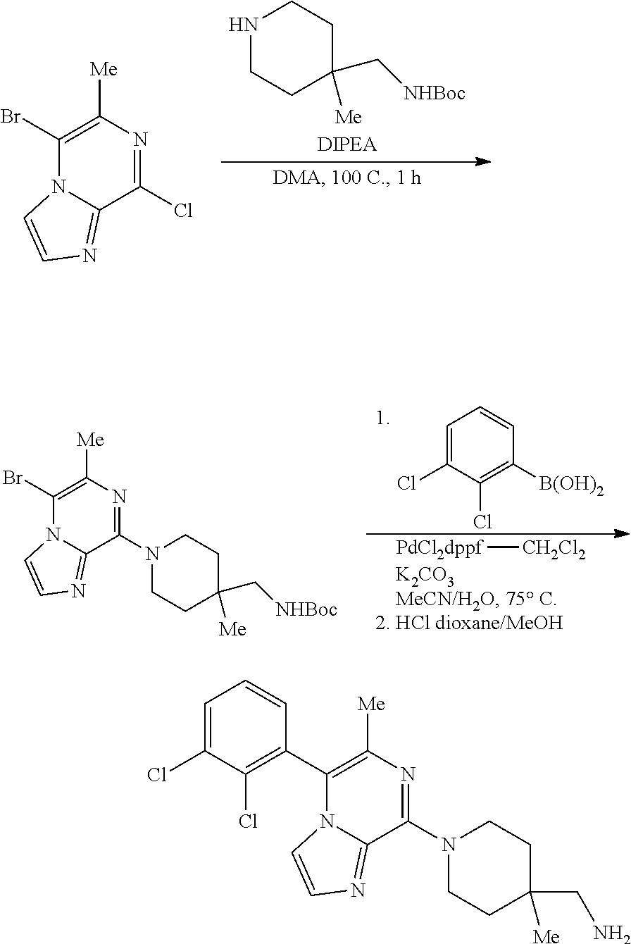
N1CCC([Me])(C[NHBoc])CC1.C1(Cl)=NC([Me])=C(Br)N2C1=NC=C2.[PdCl2dppf][CH2Cl2].C1=C(Cl)C(Cl)=C([B(OH)2])C=C1.C1(N2CCC([Me])(C[NHBoc])CC2)=NC([Me])=C(Br)N2C1=NC=C2.C1(N2CCC([Me])(CN)CC2)=NC([Me])=C(C2=C(Cl)C(Cl)=CC=C2)N2C1=NC=C2
